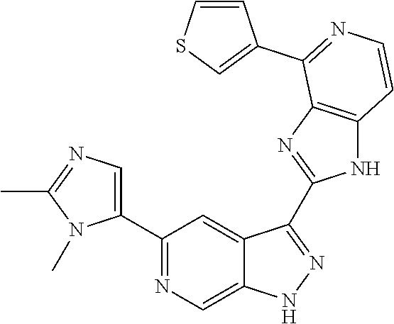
C1(C2=NC=C3C(=C2)C(C2=NC4=C(N2)C=CN=C4C2=CSC=C2)=NN3)=CN=C(C)N1C
